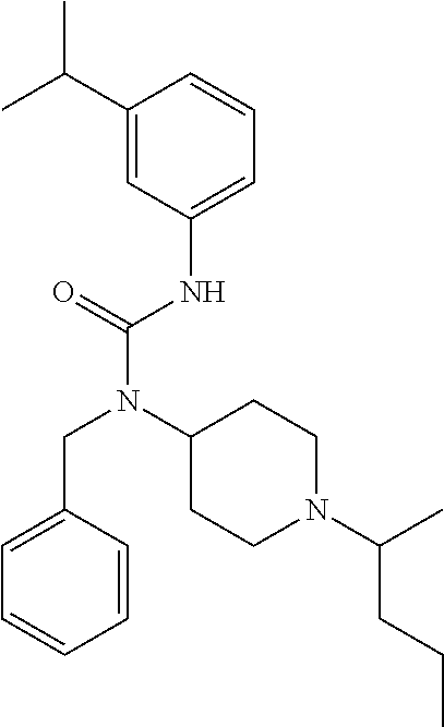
C1=C(CN(C(NC2=CC=CC(C(C)C)=C2)=O)C2CCN(C(C)CCC)CC2)C=CC=C1
